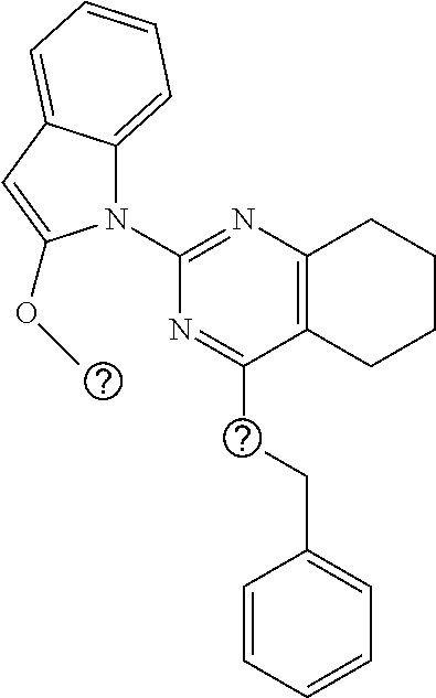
C1(N2C3=CC=CC=C3C=C2OC)=NC2=C(C(CCC3=CC=CC=C3)=N1)CCCC2
